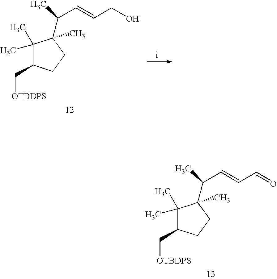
C1(C)(C)C(C[OTBDPS])CCC1(C(C)C=CCO)C.C1(C)(C)C(C[OTBDPS])CCC1(C(C)C=CC=O)C
